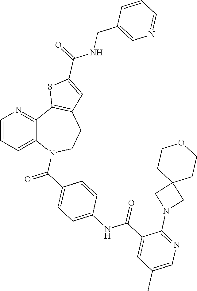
C1=CC=C2C(=N1)C1=C(CCN2C(C2=CC=C(NC(C3=CC(C)=CN=C3N3CC4(C3)CCOCC4)=O)C=C2)=O)C=C(C(NCC2=CN=CC=C2)=O)S1
